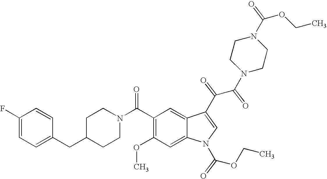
C1(F)=CC=C(CC2CCN(C(C3=C(OC)C=C4C(=C3)C(C(C(N3CCN(C(OCC)=O)CC3)=O)=O)=CN4C(OCC)=O)=O)CC2)C=C1
